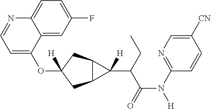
O(C1([H])CC2C(C1)C2(C(C(N([H])C1=NC=C([CN])C=C1)=O)CC)[H])C1=CC=NC2=CC=C(F)C=C12
